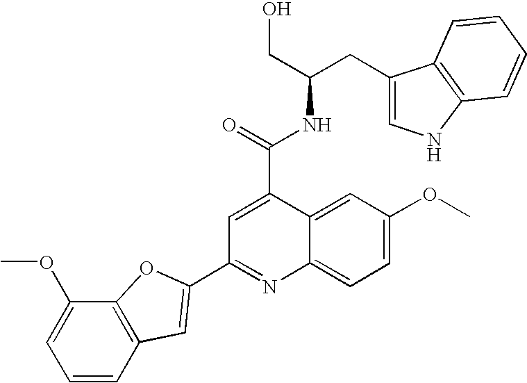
C1(C2=CC3=C(C(OC)=CC=C3)O2)=NC2=CC=C(OC)C=C2C(C(=O)NC(CO)CC2=CNC3=C2C=CC=C3)=C1
